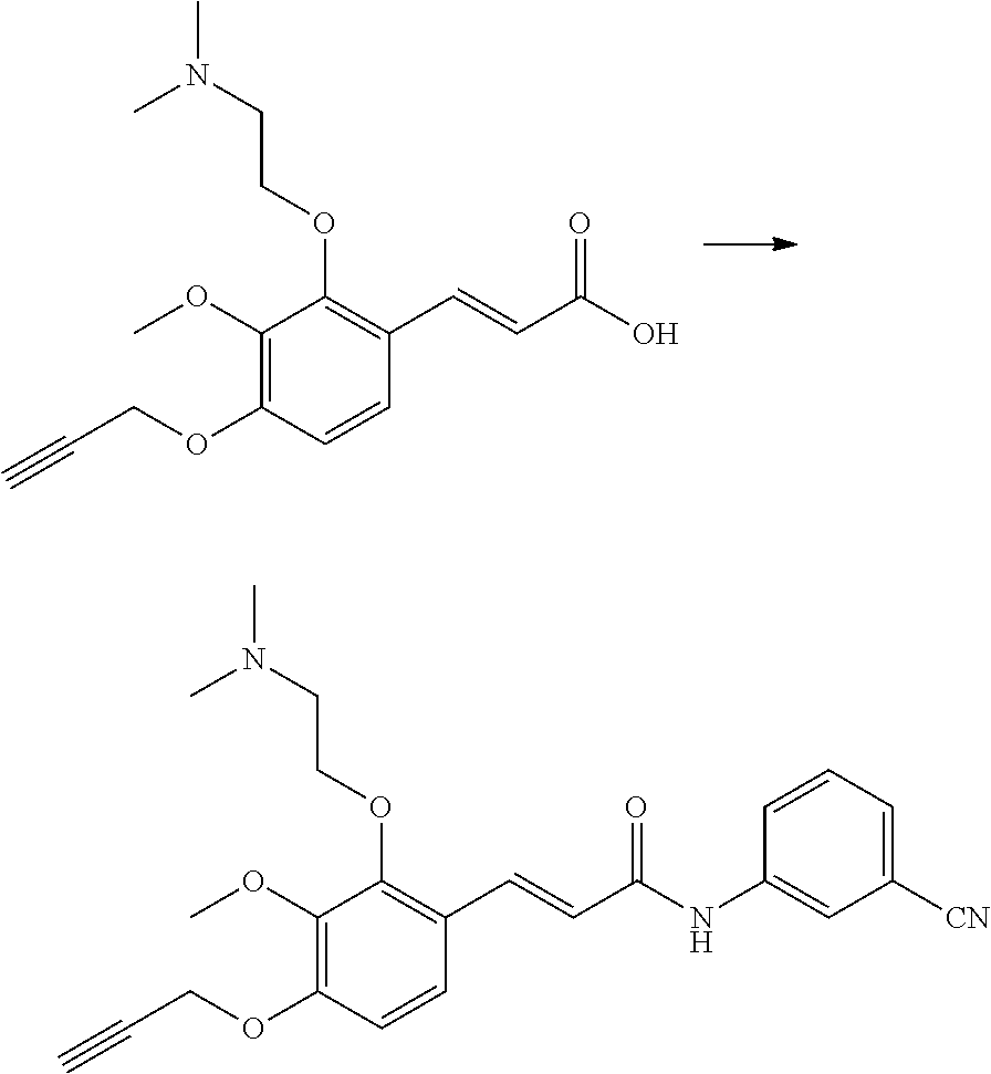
C1(OCCN(C)C)=C(C=CC(O)=O)C=CC(OCC#C)=C1OC.C1(OCCN(C)C)=C(C=CC(NC2=CC([CN])=CC=C2)=O)C=CC(OCC#C)=C1OC
